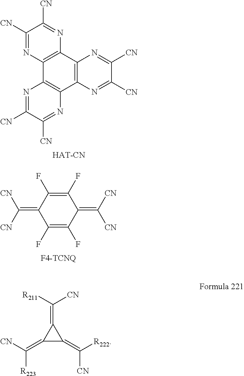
C1([CN])=NC2=C(N=C1[CN])C1=C(C3=C2N=C([CN])C([CN])=N3)N=C([CN])C([CN])=N1.C1(F)=C(F)C(=C([CN])[CN])C(F)=C(F)C1=C([CN])[CN].C1(=C([R211])[CN])C(=C([R222])[CN])C1=C([R223])[CN]
